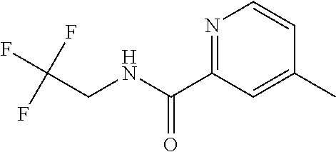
N1=C(C(NCC(F)(F)F)=O)C=C(C)C=C1
